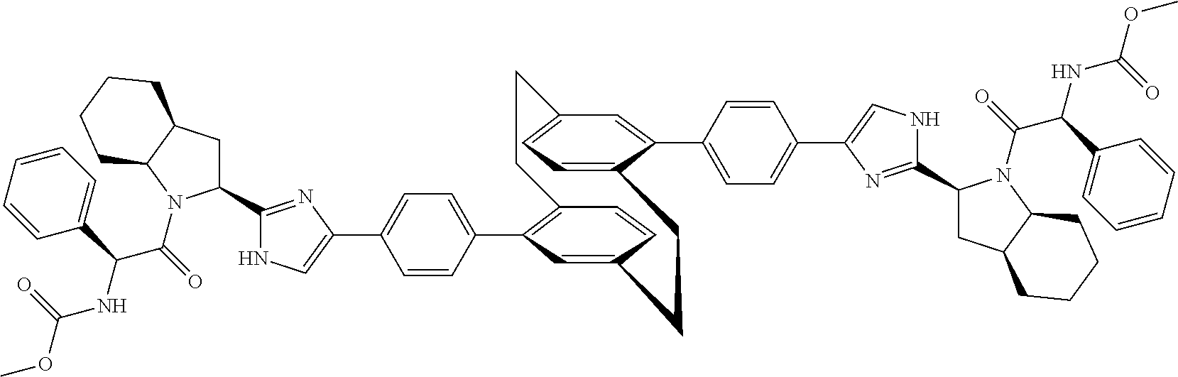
C12=C(C3=CC=C(C4=CNC(C5CC6C(N5C(C(NC(=O)OC)C5=CC=CC=C5)=O)CCCC6)=N4)C=C3)C=C(C=C1)CCC1=CC=C(C=C1C1=CC=C(C3=CNC(C4CC5C(N4C(C(NC(=O)OC)C4=CC=CC=C4)=O)CCCC5)=N3)C=C1)CC2
